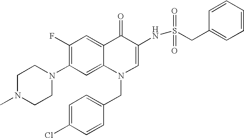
C1(F)=C(N2CCN(C)CC2)C=C2C(=C1)C(=O)C(NS(CC1=CC=CC=C1)(=O)=O)=CN2CC1=CC=C(Cl)C=C1
